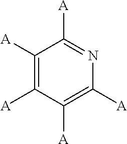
C1([A])=C([A])C([A])=C([A])N=C1[A]
